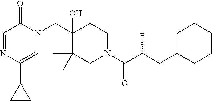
C(C1(O)C(C)(C)CN(C(C(CC2CCCCC2)C)=O)CC1)N1C(=O)C=NC(C2CC2)=C1
